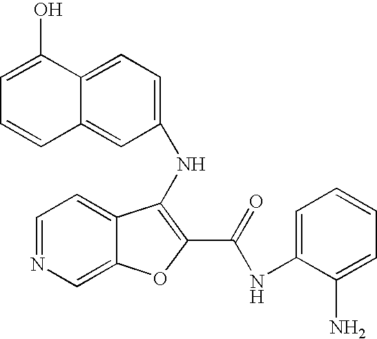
N(C1=C(C(=O)NC2=CC=CC=C2N)OC2=CN=CC=C21)C1=CC=C2C(=C1)C=CC=C2O
